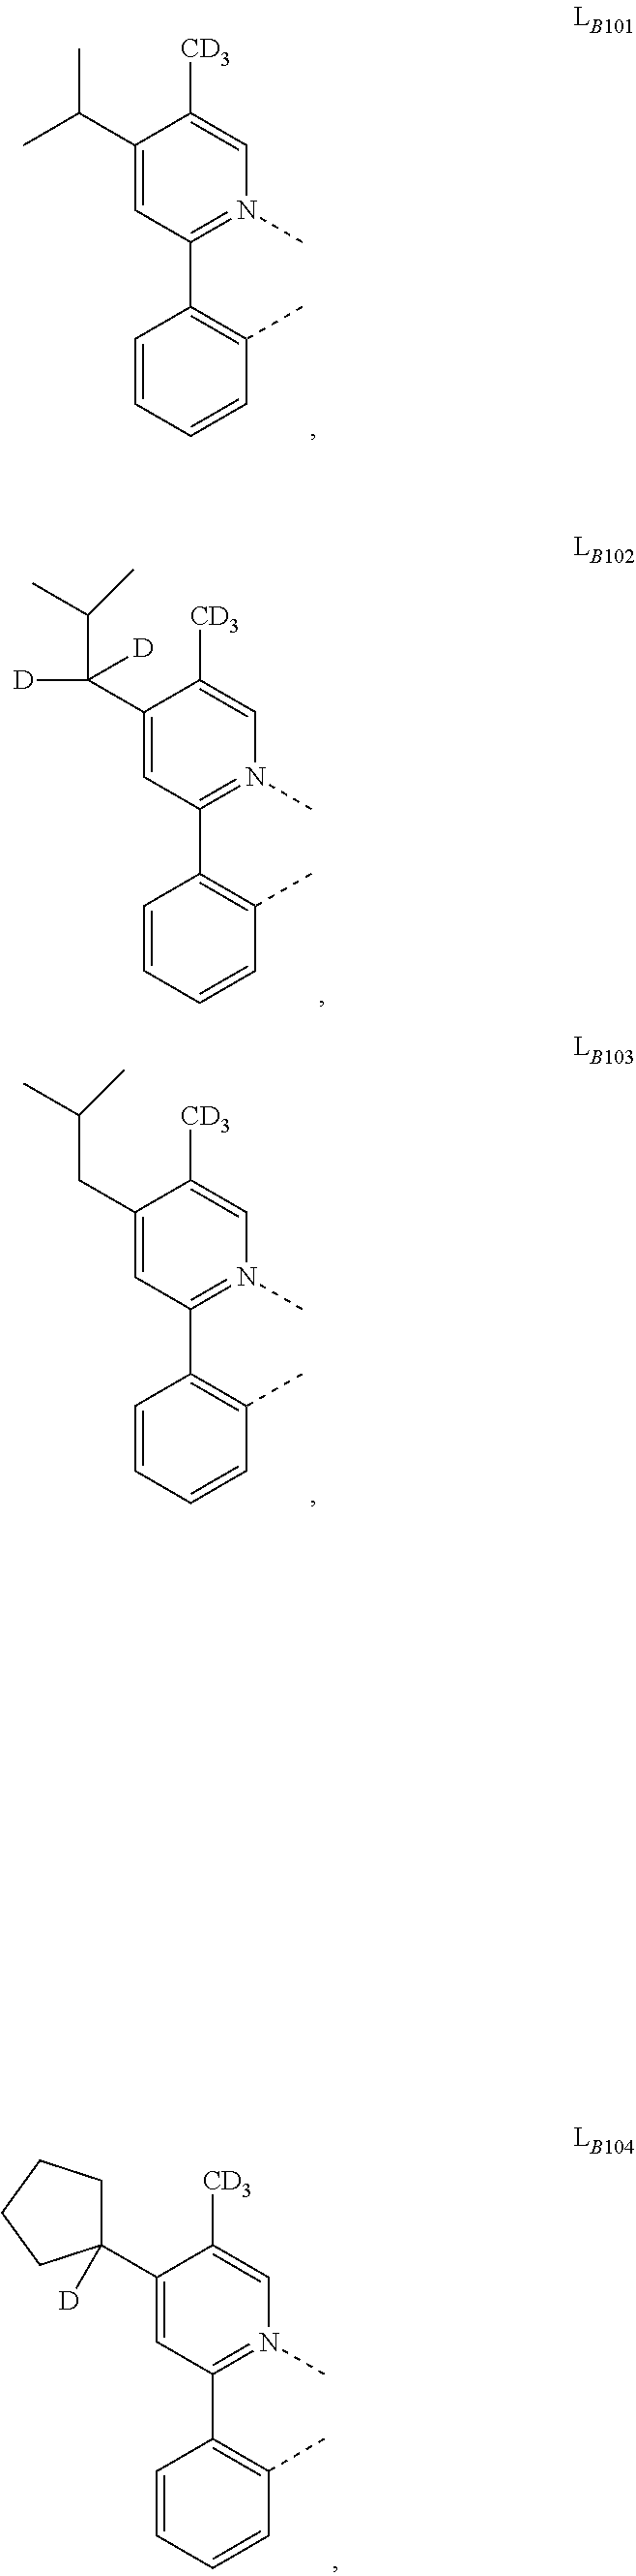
C1(C(C)C)=CC(C2=C(C)C=CC=C2)=N(C)C=C1[CD3].C1(C([D])(C(C)C)[D])=CC(C2=C(C)C=CC=C2)=N(C)C=C1[CD3].C1(CC(C)C)=CC(C2=C(C)C=CC=C2)=N(C)C=C1[CD3].C1(C2([D])CCCC2)=CC(C2=C(C)C=CC=C2)=N(C)C=C1[CD3]
